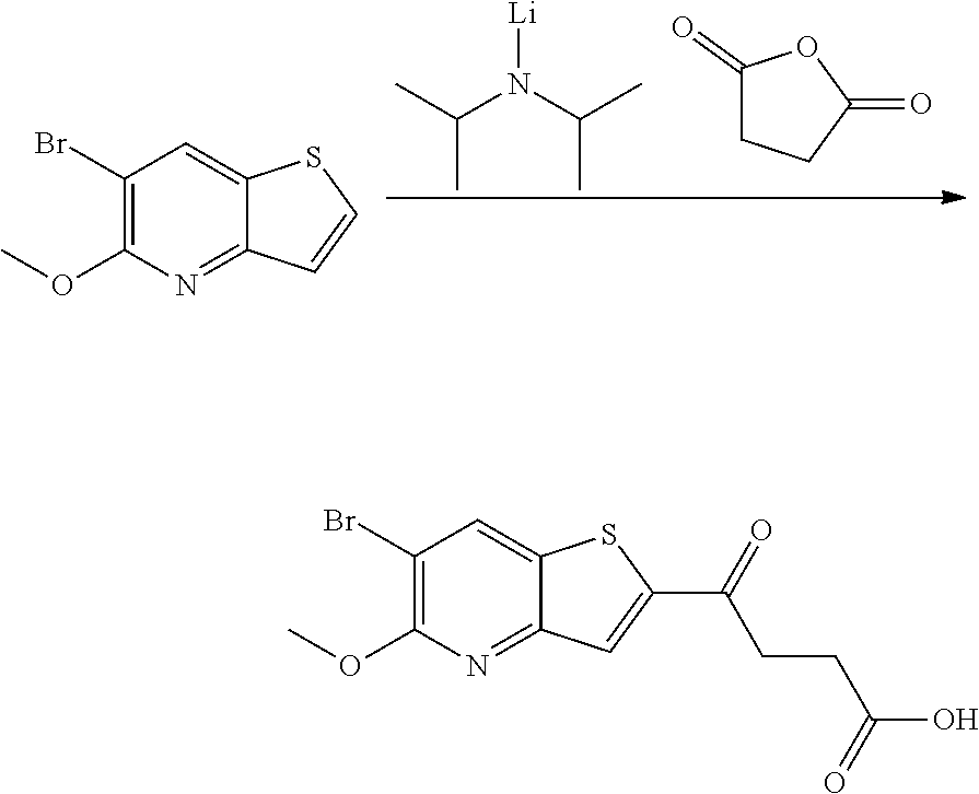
N([Li])(C(C)C)C(C)C.O=C1CCC(=O)O1.O(C)C1=C(Br)C=C2C(=N1)C=CS2.C12=NC(OC)=C(Br)C=C1SC(C(=O)CCC(O)=O)=C2
